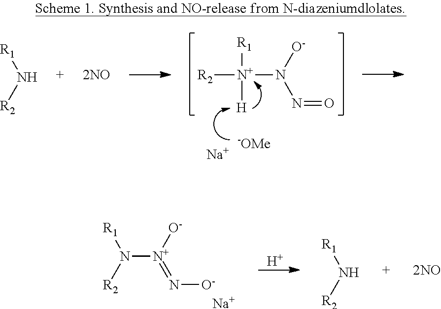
[R2][N+]([R1])([H])N([O-])N=O.[Na].[-OMe].[R1]N[R2].N([N+]([O-])=N[O-])([R2])[R1].[Na].[H].[R1]N[R2]
